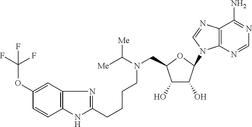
C1(OC(F)(F)F)=CC2=C(C=C1)NC(CCCCN(C([Me])[Me])CC1C(O)C(O)C(N3C4=C(C(N)=NC=N4)N=C3)O1)=N2
